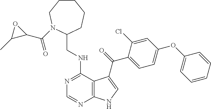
C1=CC=CC(OC2=CC=C(C(=O)C3=CNC4=C3C(NCC3CCCCCN3C(C3C(C)O3)=O)=NC=N4)C(Cl)=C2)=C1
